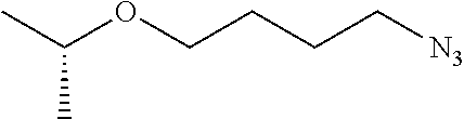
C(OCCCC[N3])(C)C
